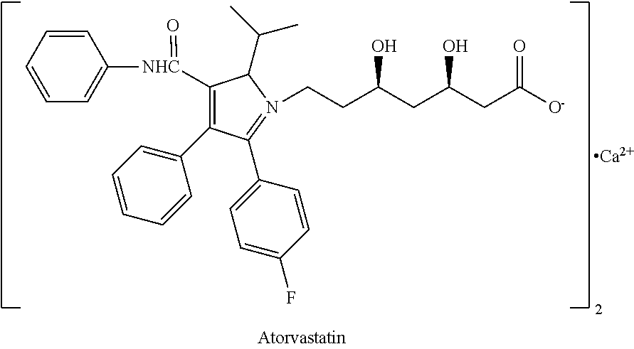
C1=CC=CC([NHC](C2=C(C3=CC=CC=C3)C(C3=CC=C(F)C=C3)=N(CCC(CC(CC([O-])=O)O)O)C2C(C)C)=O)=C1.[Ca]
